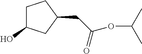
C1C(O)CC(CC(=O)OC(C)C)C1
